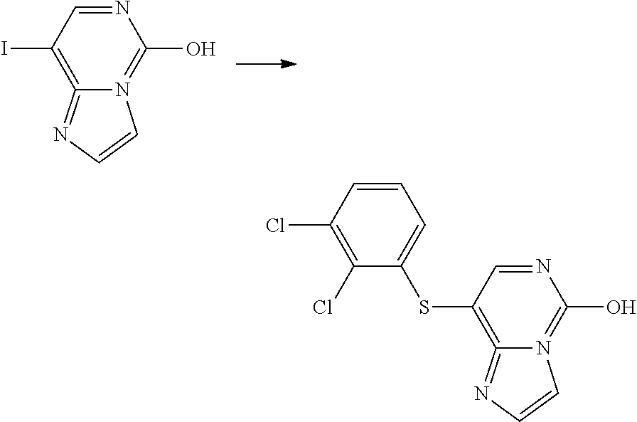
N1=CC(I)=C2=NC=CN2=C1O.N1=CC(SC2=CC=CC(Cl)=C2Cl)=C2=NC=CN2=C1O
